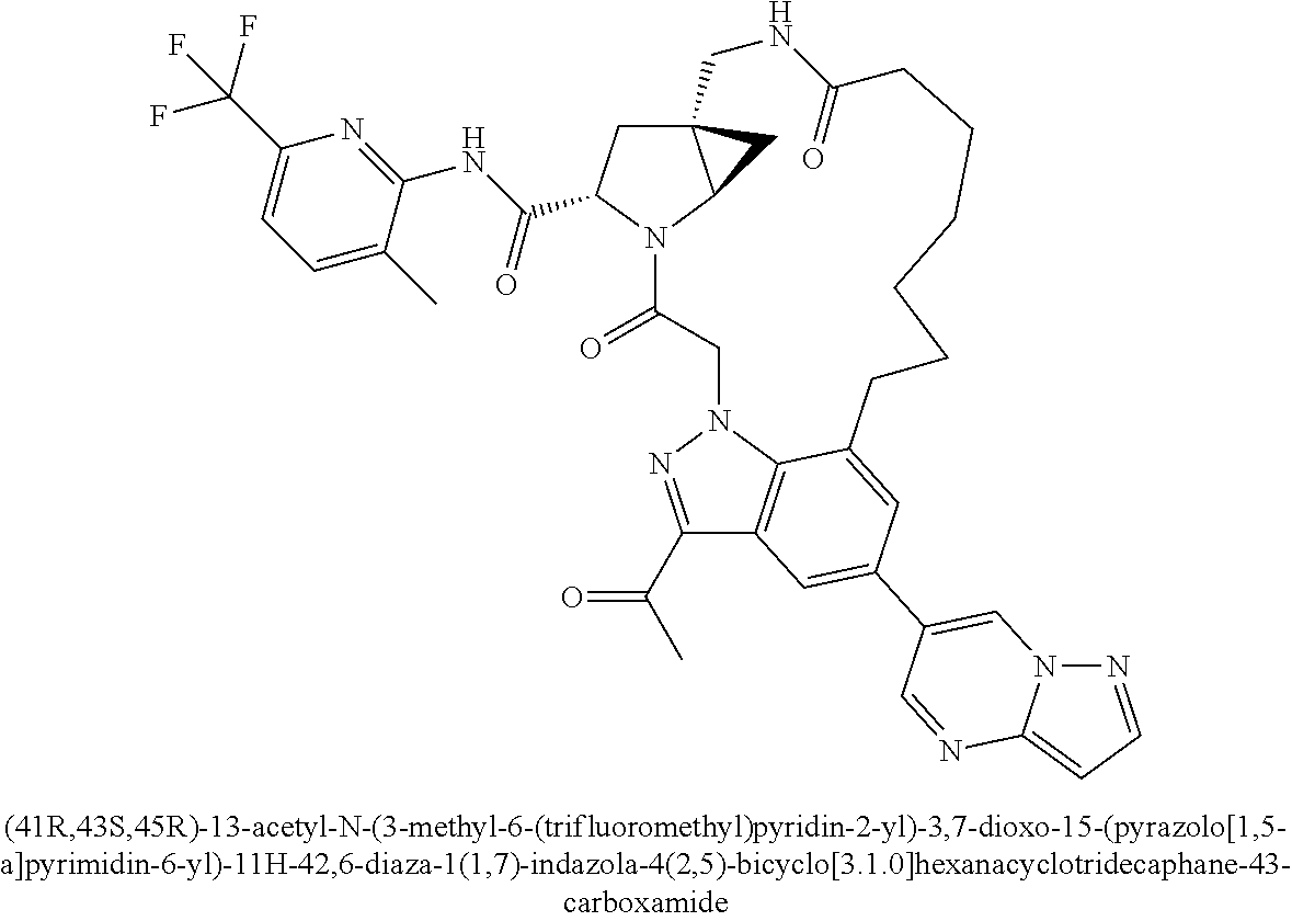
C1(C(C)=O)=NN2C3=C1C=C(C1=CN4C(=CC=N4)N=C1)C=C3CCCCCCC(=O)NCC13C(N(C(=O)C2)C(C(NC2=NC(C(F)(F)F)=CC=C2C)=O)C1)C3
